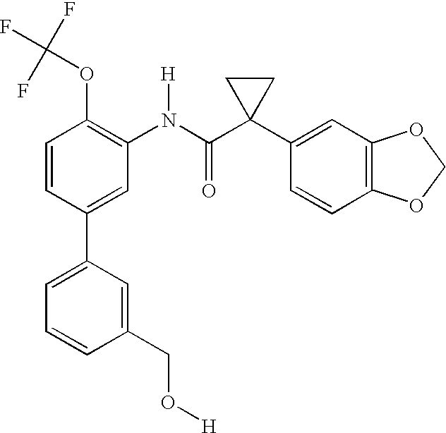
C1(C2=CC(N(C(C3(C4=CC5=C(C=C4)OCO5)CC3)=O)[H])=C(OC(F)(F)F)C=C2)=CC=CC(CO[H])=C1
